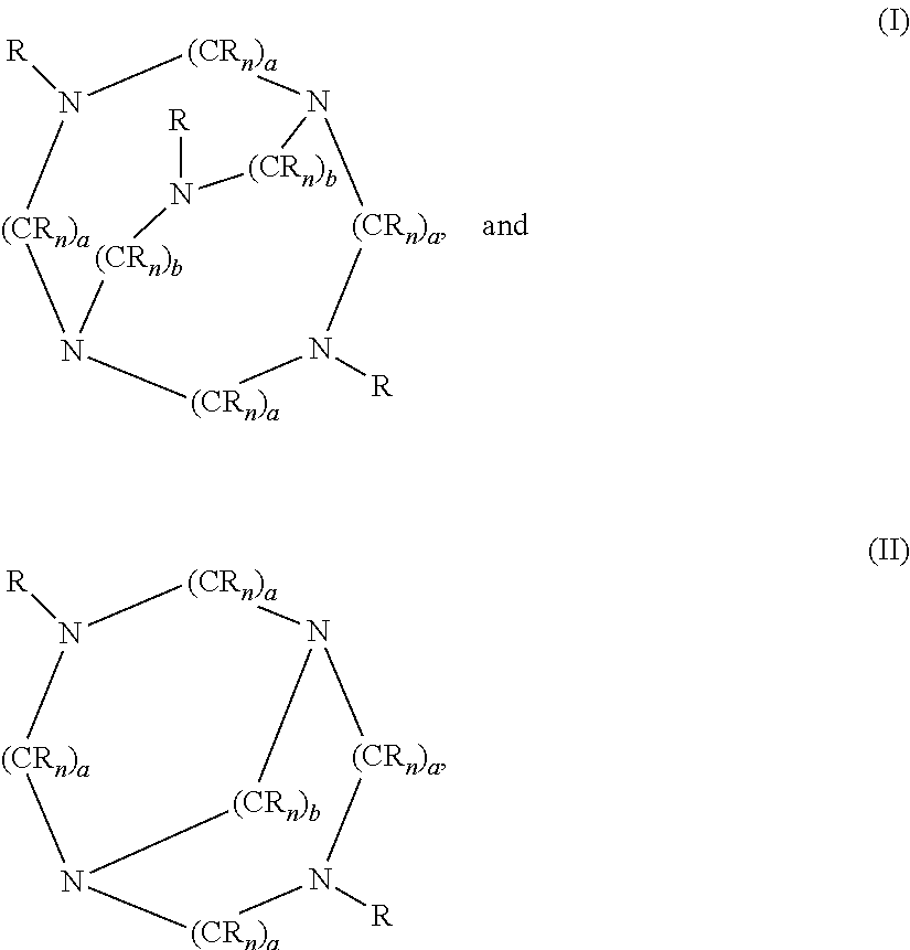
N1([R])[(CRn)a]N2[(CRn)a]N([R])[(CRn)a]N([(CRn)a]1)[(CRn)b]N([R])[(CRn)b]2.N1([R])[(CRn)a]N2[(CRn)a]N([R])[(CRn)a]N([(CRn)a]1)[(CRn)b]2
